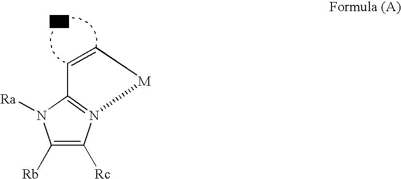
C1([Rb])=C([Rc])N2=C(N1[Ra])C=C[M]2
